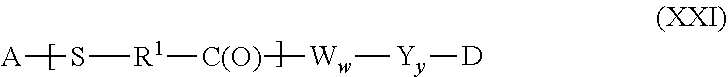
[A]S[R1][C(O)][Ww][Yy][D]
